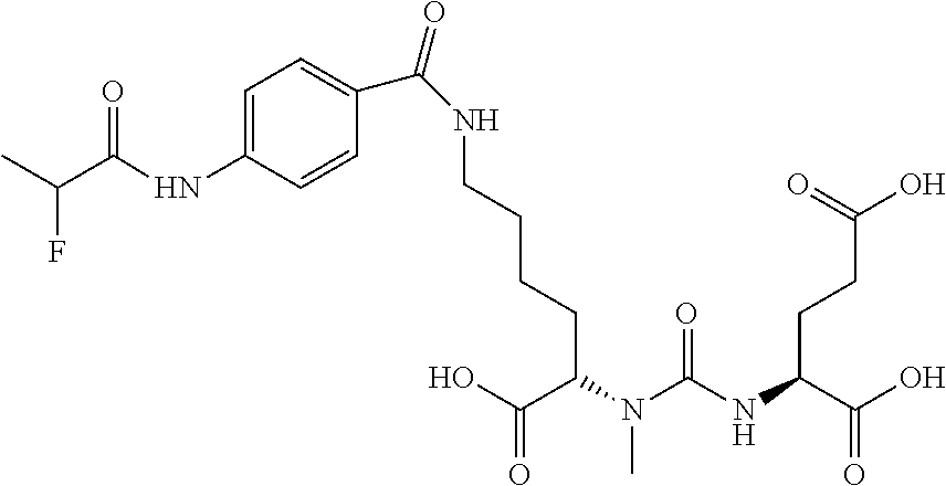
C(CC(N(C(NC(C(O)=O)CCC(O)=O)=O)C)C(O)=O)CCNC(=O)C1=CC=C(NC(=O)C(C)F)C=C1
